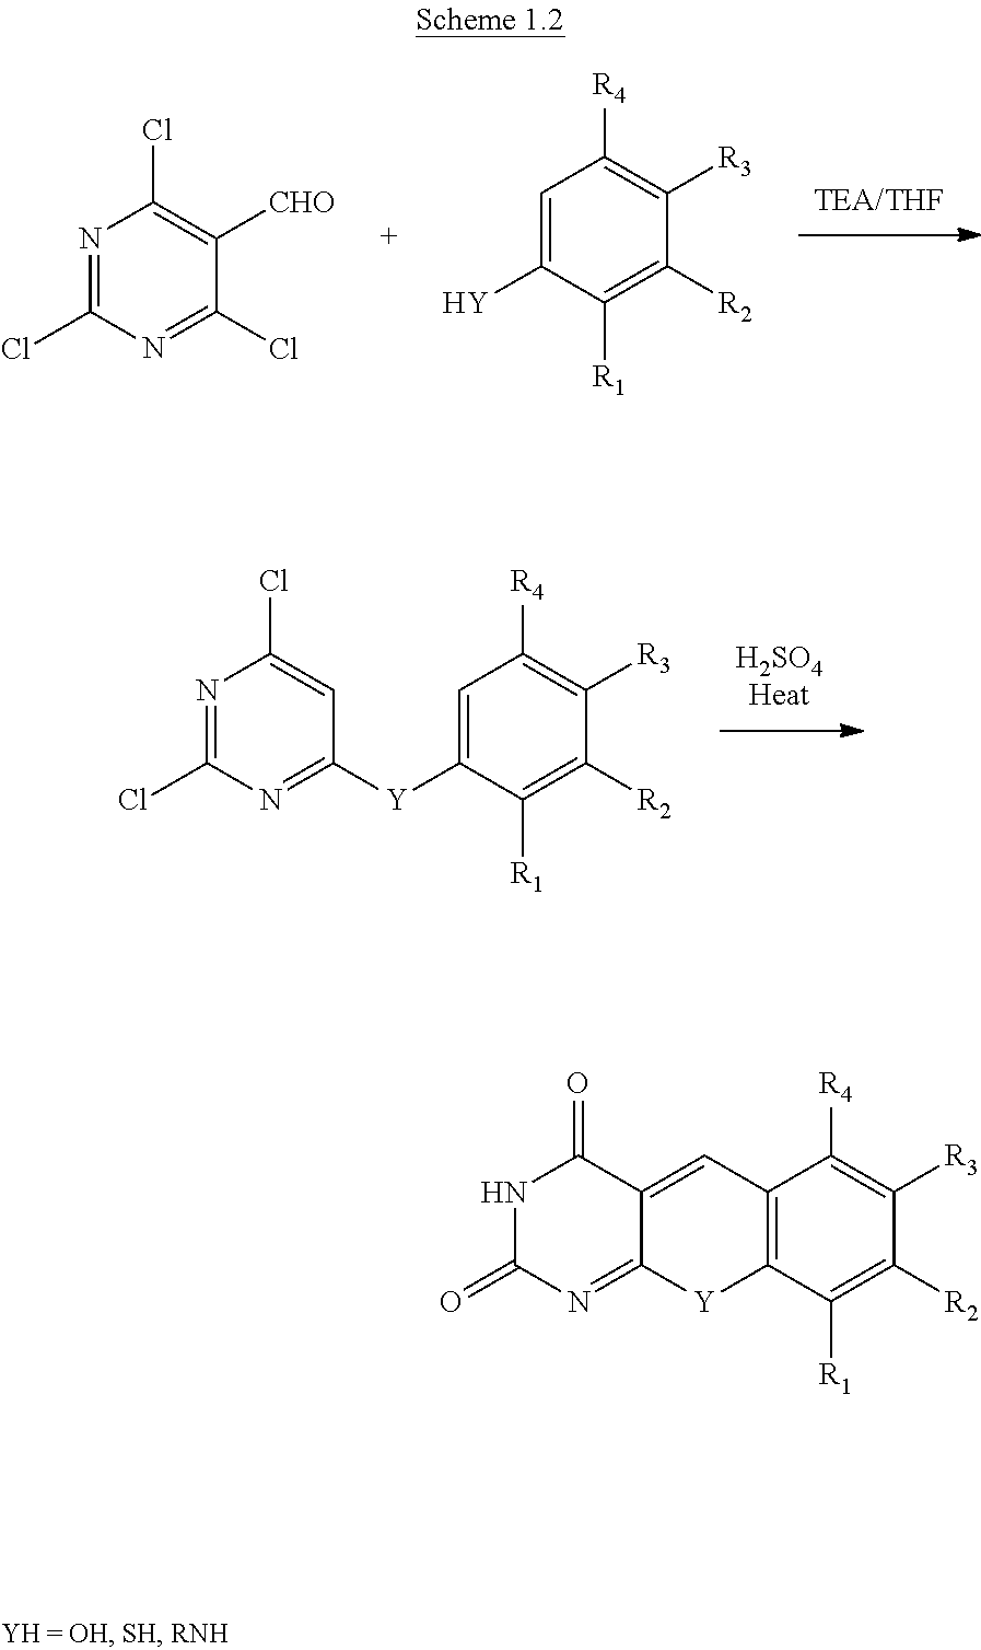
C1=C([Y]C2=NC(Cl)=NC(Cl)=C2)C([R1])=C([R2])C([R3])=C1[R4].C1=C([Y])C([R1])=C([R2])C([R3])=C1[R4].N1=C(Cl)N=C(Cl)C([CHO])=C1Cl.N1C(=O)N=C2C(=CC3=C(C([R1])=C([R2])C([R3])=C3[R4])[Y]2)C1=O
